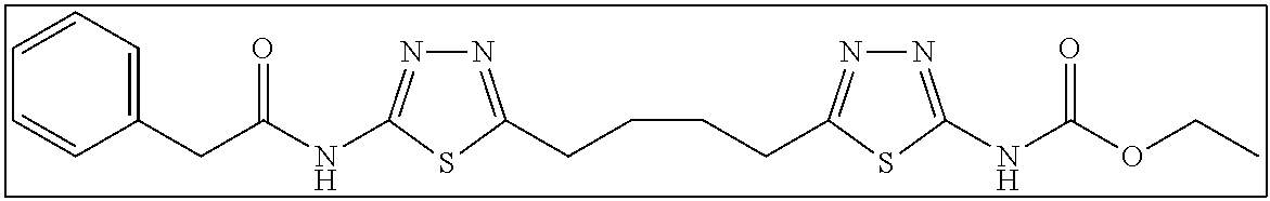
N1=C(CCCCC2=NN=C(NC(OCC)=O)S2)SC(NC(CC2=CC=CC=C2)=O)=N1
